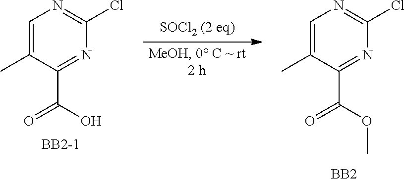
C1=C(C)C(C(=O)O)=NC(Cl)=N1.[BB2-1].C1=C(C)C(C(=O)OC)=NC(Cl)=N1.[BB2]
